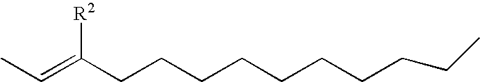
CC=C(CCCCCCCCCC)[R2]
